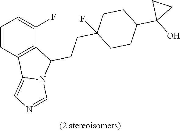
C1=CC2=C(C(F)=C1)C(CCC1(F)CCC(C3(O)CC3)CC1)N1C2=CN=C1
